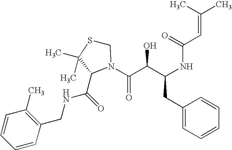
C1(CC(NC(=O)C=C(C)C)C(O)C(=O)N2C(C(NCC3=C(C)C=CC=C3)=O)C(C)(C)SC2)=CC=CC=C1
